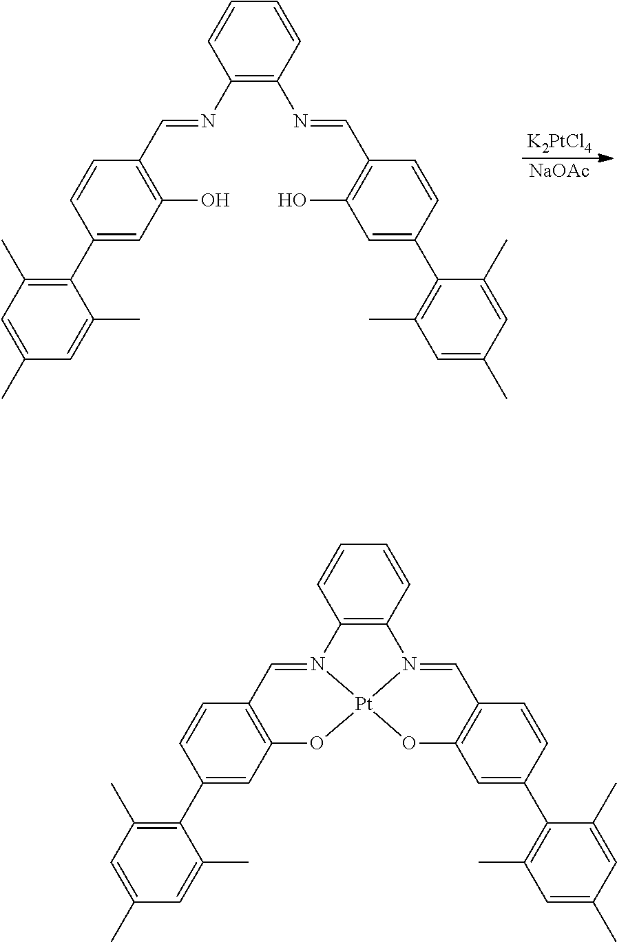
[K2PtCl4].[NaOAc].C1(N=CC2=C(O)C=C(C3=C(C)C=C(C)C=C3C)C=C2)=C(N=CC2=C(O)C=C(C3=C(C)C=C(C)C=C3C)C=C2)C=CC=C1.C12=C(C=CC=C1)N1=CC3=C(C=C(C4=C(C)C=C(C)C=C4C)C=C3)O[Pt]13N2=CC1=C(C=C(C2=C(C)C=C(C)C=C2C)C=C1)O3
